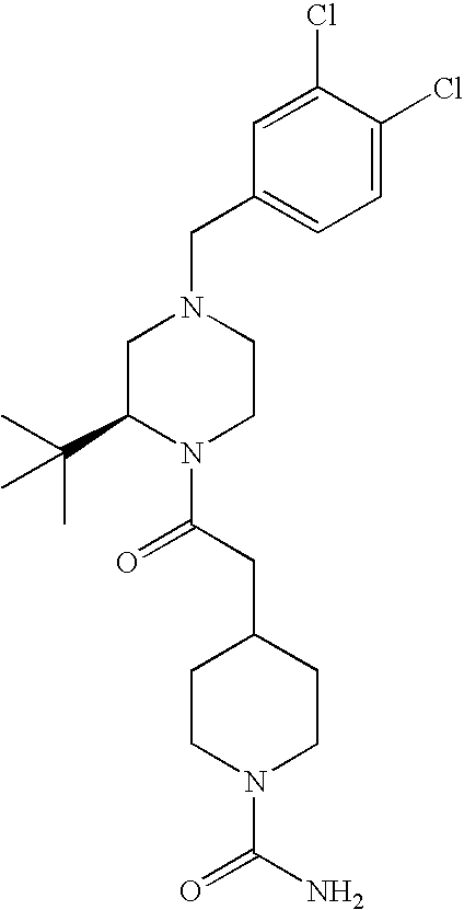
C(C1=CC=C(Cl)C(Cl)=C1)N1CC(C(C)(C)C)N(C(CC2CCN(C(N)=O)CC2)=O)CC1
